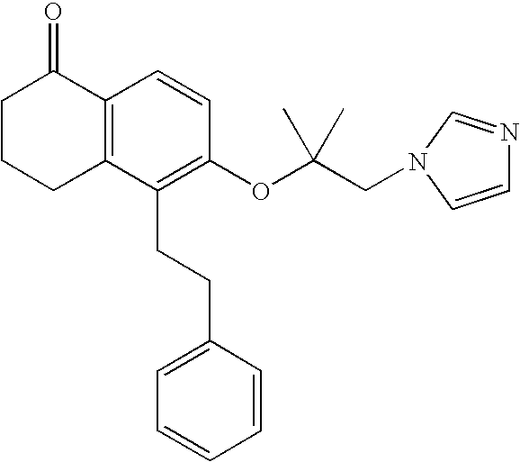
C12=C(C(CCC3=CC=CC=C3)=C(OC(CN3C=NC=C3)(C)C)C=C1)CCCC2=O
